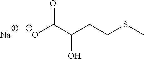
[O-]C(C(CCSC)O)=O.[Na]
